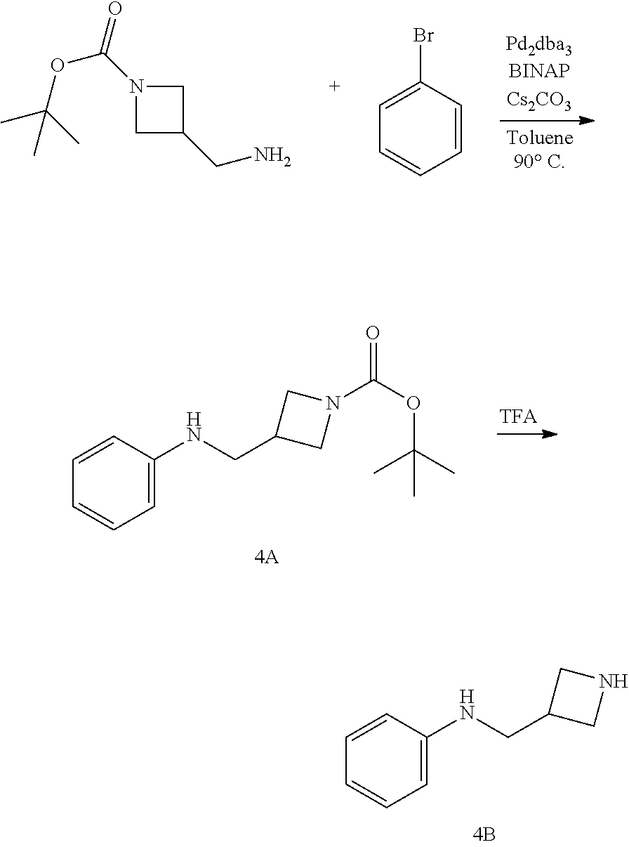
C1C(CN)CN1C(OC(C)(C)C)=O.C1=CC(Br)=CC=C1.C1=C(NCC2CN(C(OC(C)(C)C)=O)C2)C=CC=C1.C1=C(NCC2CNC2)C=CC=C1
